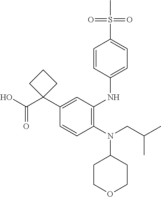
C1=CC(N(CC(C)C)C2CCOCC2)=C(NC2=CC=C(S(C)(=O)=O)C=C2)C=C1C1(C(O)=O)CCC1
